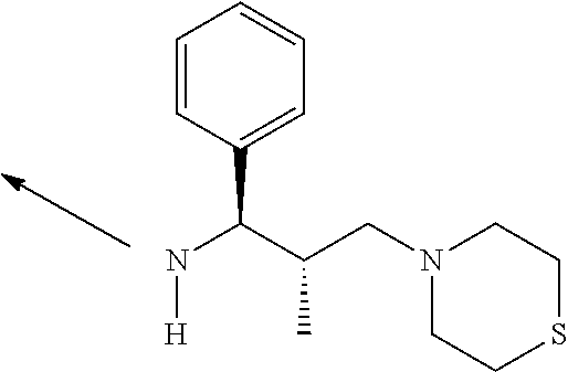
N(C(C(CN1CCSCC1)C)C1=CC=CC=C1)[H]
